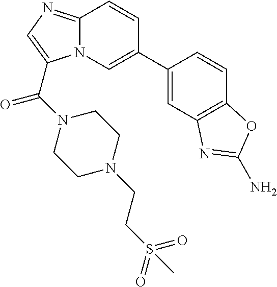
N12C(=NC=C1C(N1CCN(CCS(=O)(=O)C)CC1)=O)C=CC(C1=CC3=C(C=C1)OC(N)=N3)=C2
